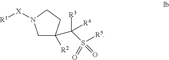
C1C(C(S(=O)(=O)[R5])([R3])[R4])([R2])CCN1[X][R1]
